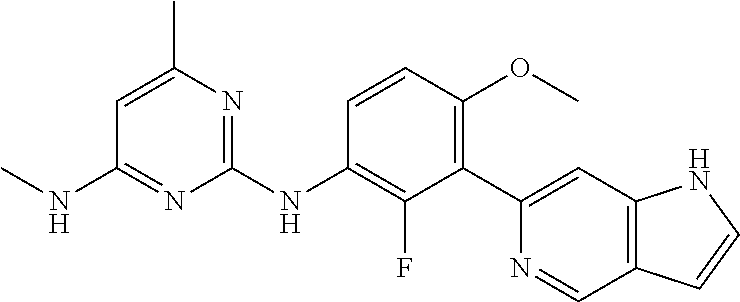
C1(C2=CC3=C(C=N2)C=CN3)=C(OC)C=CC(NC2=NC(C)=CC(NC)=N2)=C1F
